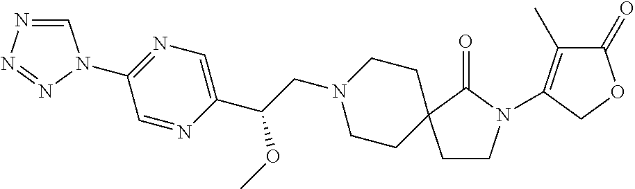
C1CC2(CCN1CC(C1=CN=C(N3C=NN=N3)C=N1)OC)CCN(C1=C(C)C(=O)OC1)C2=O
